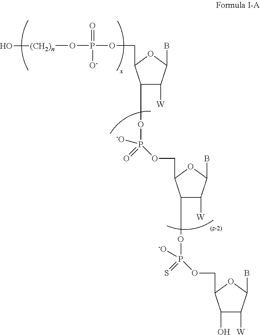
O(P(OCC1C(OP(OCC2C(O)C([W])C(B)O2)(=S)[-O])C([W])C(B)O1)(=O)[-O])C1C(COP(O[(CH2)n]O)(=O)[O-])OC(B)C1[W]
